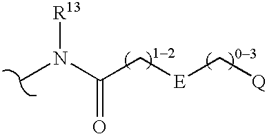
CN(C(C[E]C[Q])=O)[R13]
